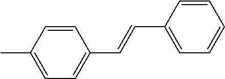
C1=CC(C)=CC=C1C=CC1=CC=CC=C1
